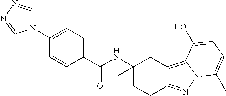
N1(C2=CC=C(C(NC3(C)CCC4=NN5C(=C4C3)C(O)=CC=C5C)=O)C=C2)C=NN=C1
